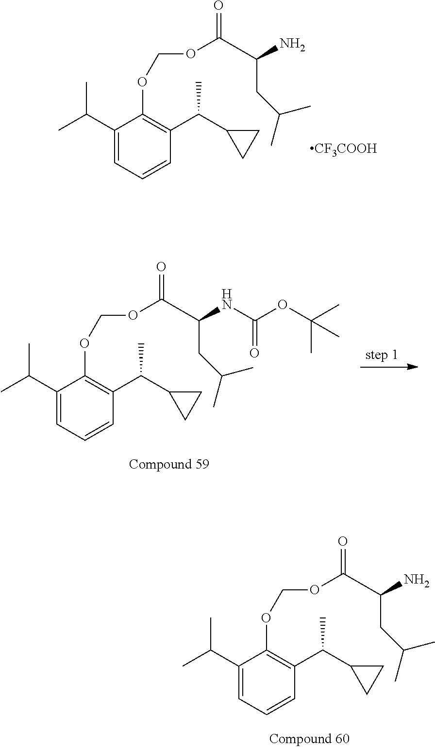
C1(C(C)C)=CC=CC(C(C2CC2)C)=C1OCOC(=O)C(N)CC(C)C.C1(C(C)C)=CC=CC(C(C2CC2)C)=C1OCOC(=O)C(N)CC(C)C.[CF3COOH].C1(C(C)C)=CC=CC(C(C2CC2)C)=C1OCOC(=O)C(NC(OC(C)(C)C)=O)CC(C)C
